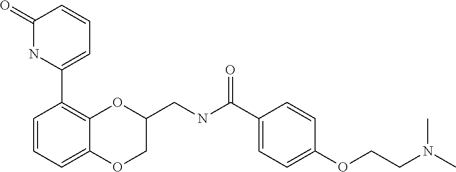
C1(=O)NC(C2=C3C(=CC=C2)OCC(CNC(C2=CC=C(OCCN(C)C)C=C2)=O)O3)=CC=C1
